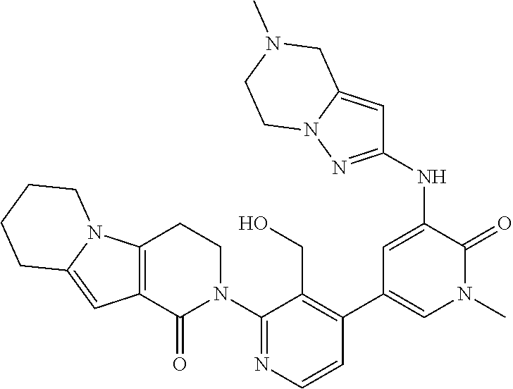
C12=C(C(=O)N(C3=NC=CC(C4=CN(C)C(=O)C(NC5=NN6C(=C5)CN(C)CC6)=C4)=C3CO)CC1)C=C1N2CCCC1
